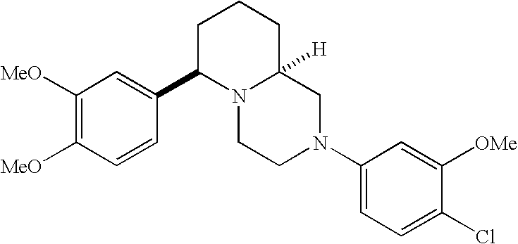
C1([MeO])=C([MeO])C=CC(C2N3C([H])(CCC2)CN(C2=CC=C(Cl)C([OMe])=C2)CC3)=C1
